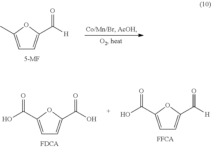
C1=C(C(O)=O)OC(C([H])=O)=C1.C1=C(C(O)=O)OC(C(O)=O)=C1.C1=C(C)OC(C([H])=O)=C1
